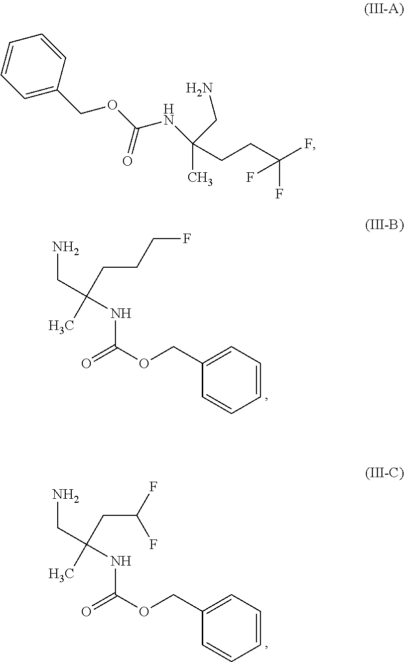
N(C(OCC1=CC=CC=C1)=O)C(CN)(CCCF)C.N(C(OCC1=CC=CC=C1)=O)C(CN)(CC(F)F)C.C1=C(COC(NC(C)(CCC(F)(F)F)CN)=O)C=CC=C1
